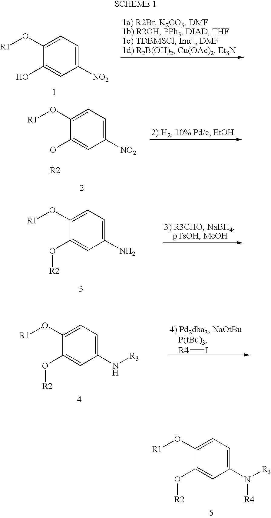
C1([NO2])=CC=C(O[R1])C(O)=C1.C1([NO2])=CC=C(O[R1])C(O[R2])=C1.C1(N([R3])[R4])=CC=C(O[R1])C(O[R2])=C1.C1(N)=CC=C(O[R1])C(O[R2])=C1.[R4]I.C1(N[R3])=CC=C(O[R1])C(O[R2])=C1
